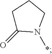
C1C(=O)N(*)CC1
